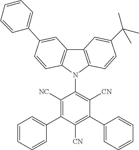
C12=C(N(C3=C([CN])C(C4=CC=CC=C4)=C([CN])C(C4=CC=CC=C4)=C3[NC])C3=C1C=C(C1=CC=CC=C1)C=C3)C=CC(C(C)(C)C)=C2
